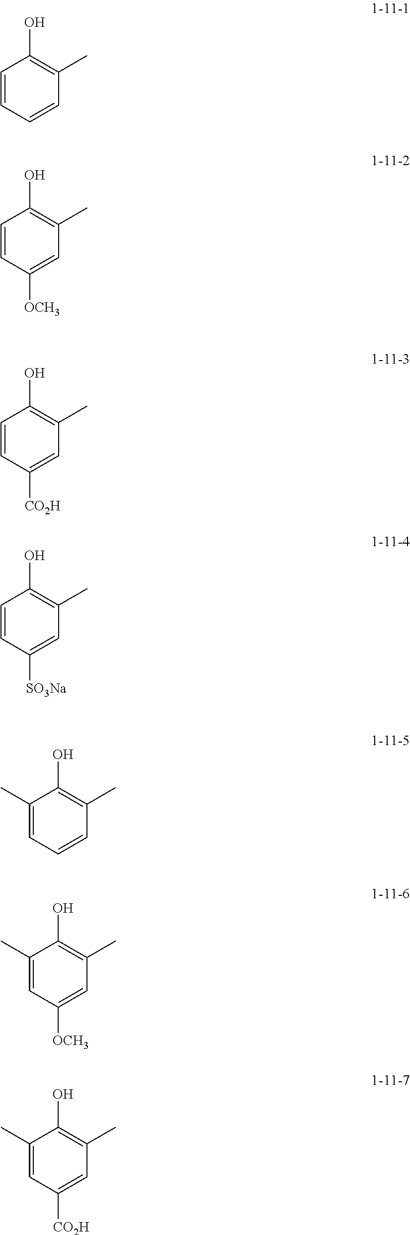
C1=CC=CC(C)=C1O.C1=CC([OCH3])=CC(C)=C1O.C1=CC([CO2H])=CC(C)=C1O.C1=CC([SO3Na])=CC(C)=C1O.C1(C)=CC=CC(C)=C1O.C1(C)=CC([OCH3])=CC(C)=C1O.C1(C)=CC([CO2H])=CC(C)=C1O
